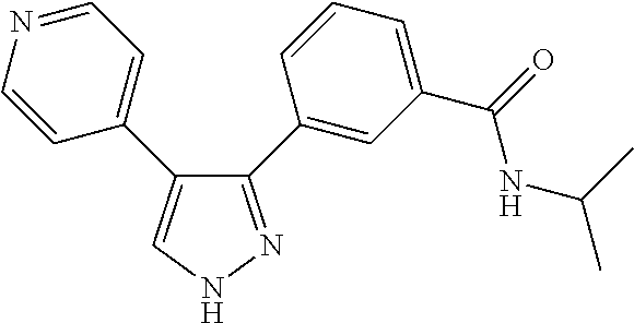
C1=CN=CC=C1C1=CNN=C1C1=CC(C(=O)NC(C)C)=CC=C1
